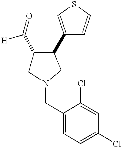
C1(C([H])=O)CN(CC2=CC=C(Cl)C=C2Cl)CC1C1=CSC=C1
